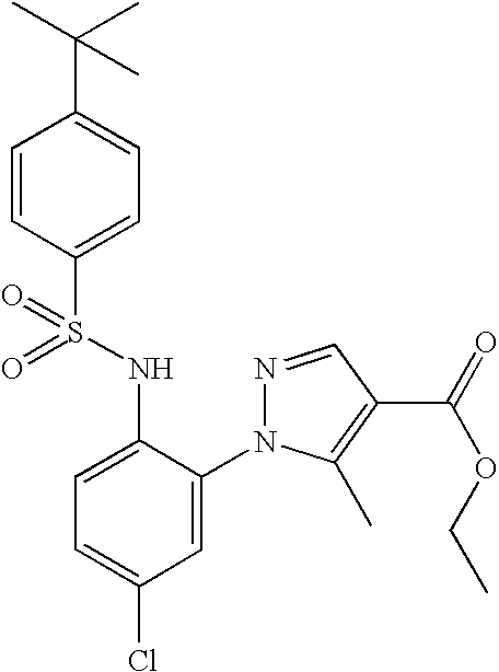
C1=CC(S(=O)(NC2=CC=C(Cl)C=C2N2N=CC(C(OCC)=O)=C2C)=O)=CC=C1C(C)(C)C
